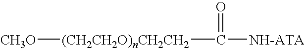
[CH3O][(CH2CH2O)nCH2CH2]C([NH-ATA])=O
